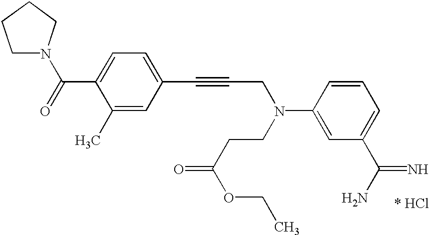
C1N(C(=O)C2=CC=C(C#CCN(C3=CC(C(=N)N)=CC=C3)CCC(=O)OCC)C=C2C)CCC1
